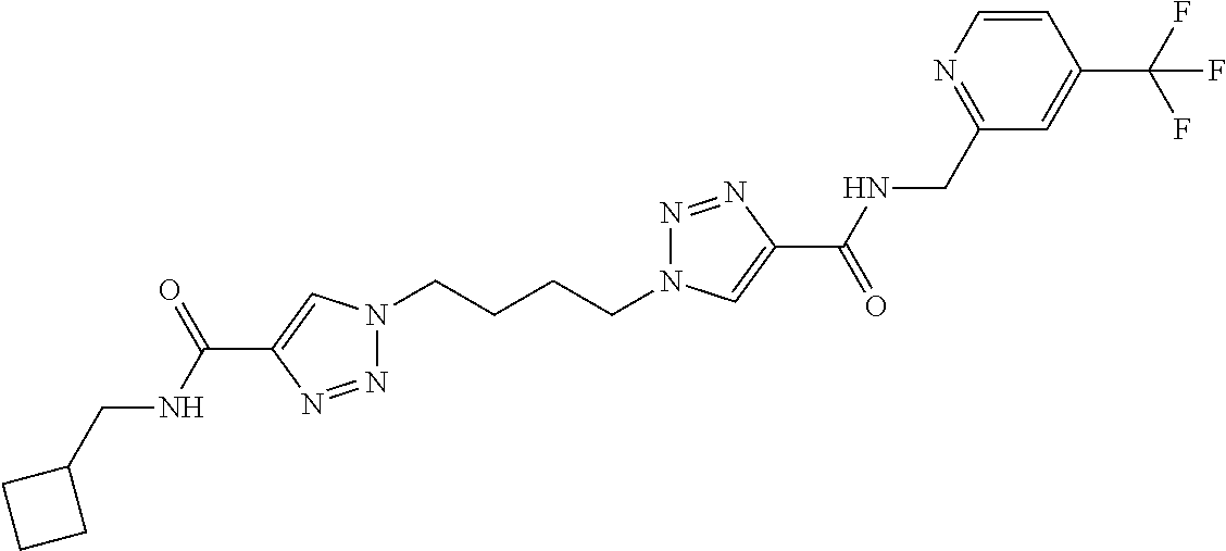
N1(CCCCN2N=NC(C(=O)NCC3=NC=CC(C(F)(F)F)=C3)=C2)N=NC(C(NCC2CCC2)=O)=C1
